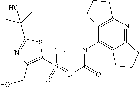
C1(S(=NC(=O)NC2=C3C(=NC4=C2CCC4)CCC3)(N)=O)=C(CO)N=C(C(C)(C)O)S1
